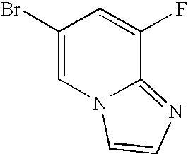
C1(Br)=CN2C(=NC=C2)C(F)=C1
